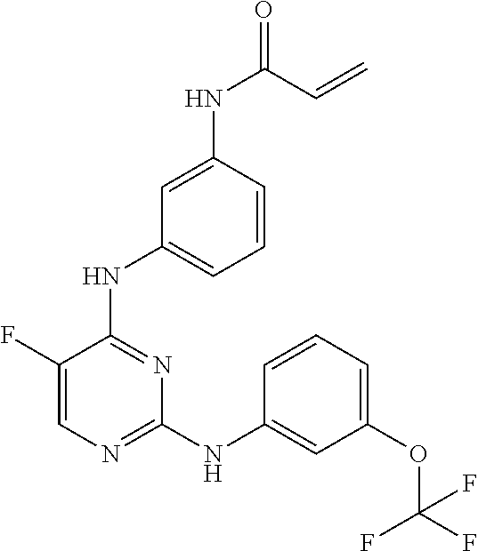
N(C1=NC=C(F)C(NC2=CC=CC(NC(C=C)=O)=C2)=N1)C1=CC(OC(F)(F)F)=CC=C1
